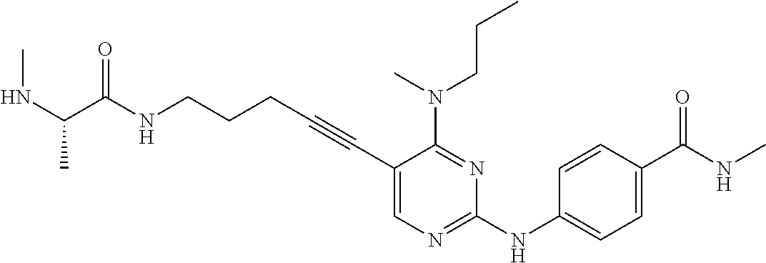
N(CCCC#CC1=CN=C(NC2=CC=C(C(NC)=O)C=C2)N=C1N(CCC)C)C(=O)C(NC)C
